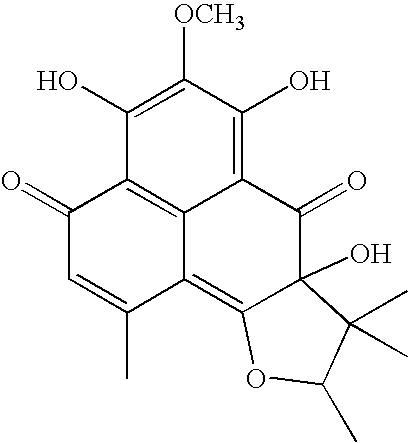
C1(O)=C([OCH3])C(O)=C2C3=C1C(=O)C=C(C)C3=C1C(O)(C2=O)C(C)(C)C(C)O1
